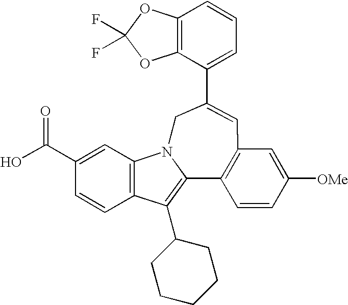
C12=C(C(C3=CC4=C(C5=C(C6CCCCC6)C6=C(C=C(C(O)=O)C=C6)N5C3)C=CC([OMe])=C4)=CC=C1)OC(F)(F)O2
